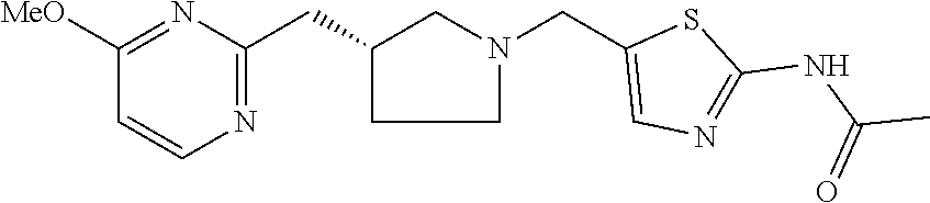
C1C(CC2=NC=CC([MeO])=N2)CN(CC2=CN=C(NC(C)=O)S2)C1
